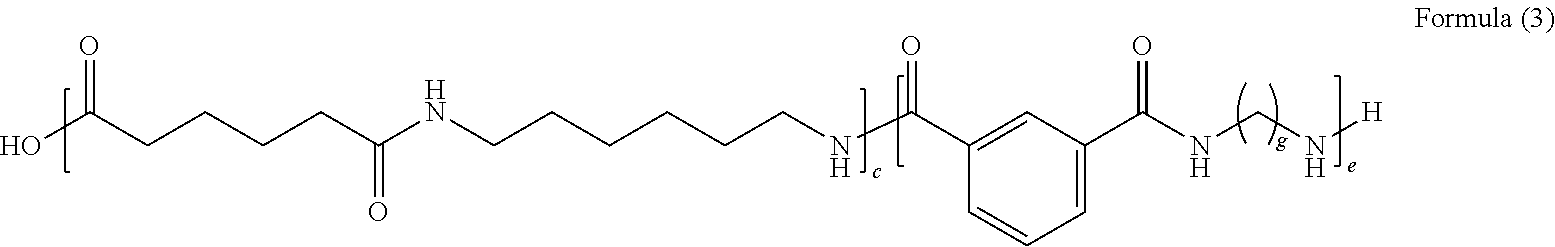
OC(CCCCC(NCCCCCCNC(C1=CC(C(NCN[H])=O)=CC=C1)=O)=O)=O
